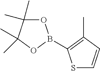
O1C(C)(C)C(C)(C)OB1C1=C(C)C=CS1
